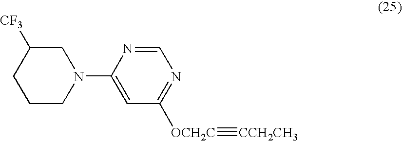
C1CN(C2=CC([OCH2C]#[CCH2CH3])=NC=N2)CC([CF3])C1
